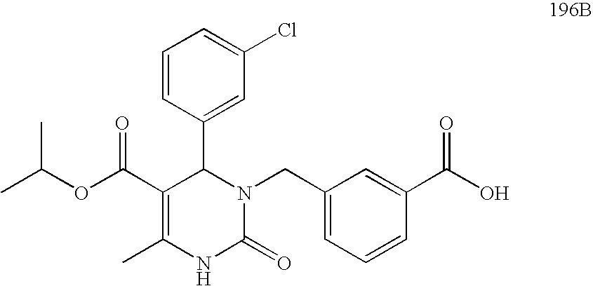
C1=CC(C2N(CC3=CC=CC(C(O)=O)=C3)C(=O)NC(C)=C2C(OC(C)C)=O)=CC(Cl)=C1
